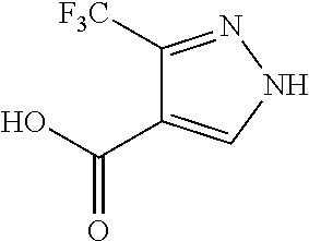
C1([F3C])=NNC=C1C(O)=O
